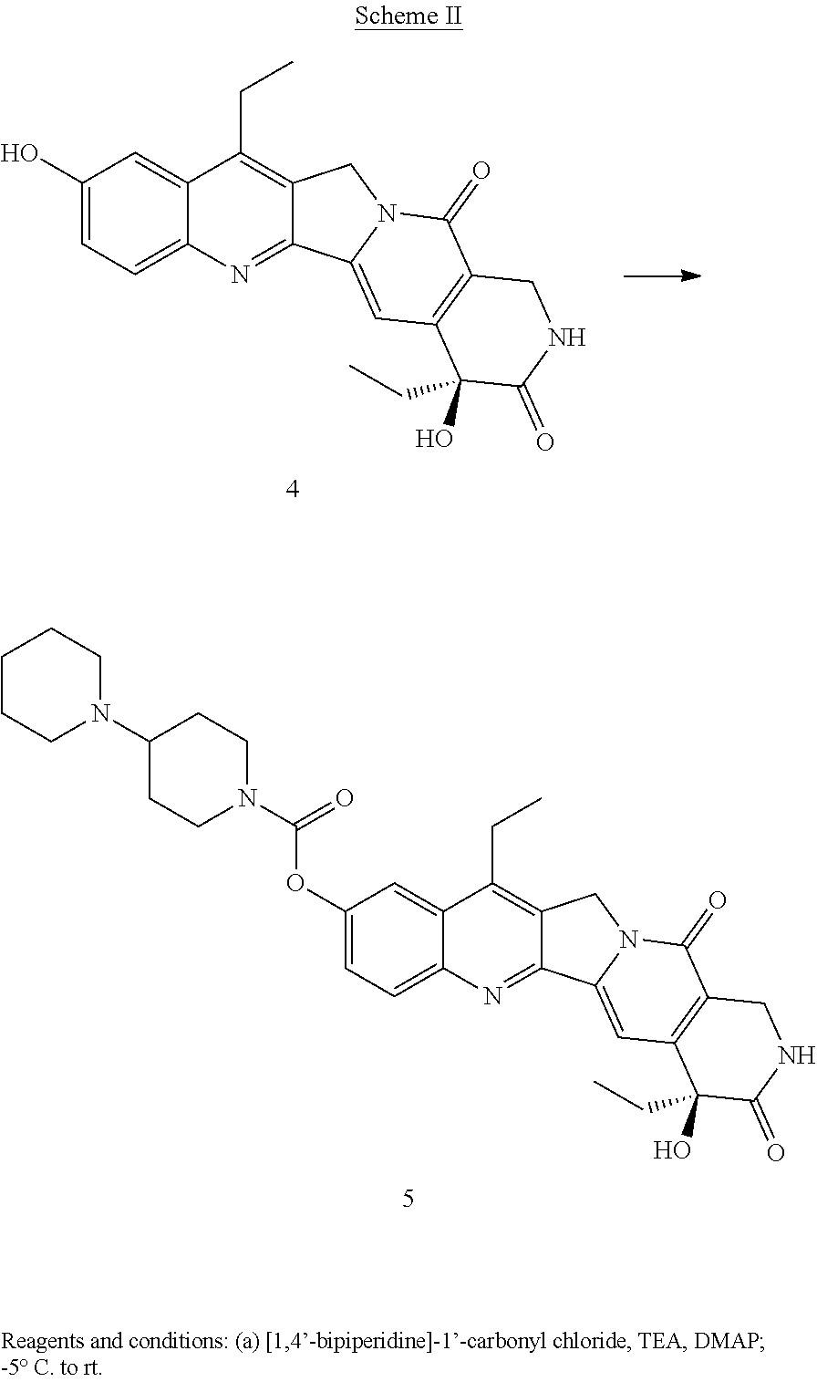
C1(O)=CC=C2C(=C1)C(CC)=C1C(=N2)C2=CC3=C(C(=O)N2C1)CNC(=O)C3(CC)O.C1(OC(N2CCC(N3CCCCC3)CC2)=O)=CC=C2C(=C1)C(CC)=C1C(=N2)C2=CC3=C(C(=O)N2C1)CNC(=O)C3(CC)O
